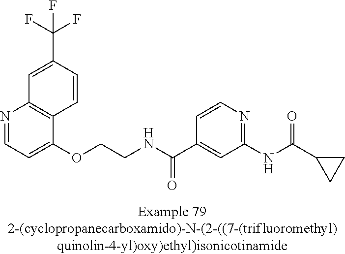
C1=NC2=C(C(OCCNC(C3=CC(NC(=O)C4CC4)=NC=C3)=O)=C1)C=CC(C(F)(F)F)=C2
